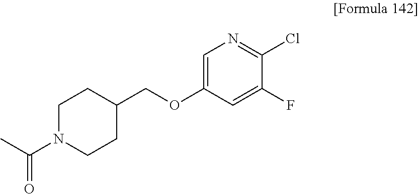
C1N(C(C)=O)CCC(COC2=CN=C(Cl)C(F)=C2)C1
